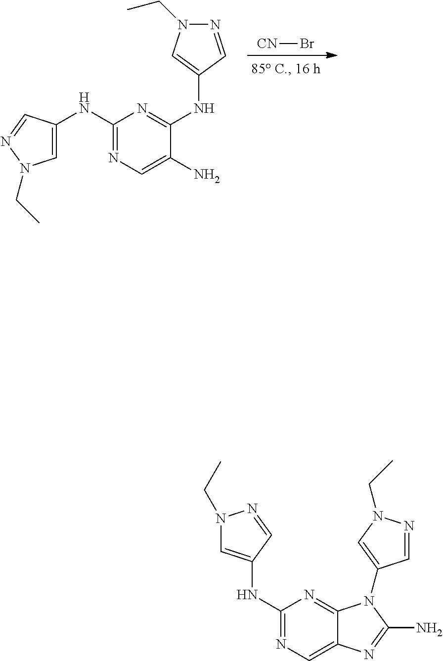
N1=CC(NC2=NC(NC3=CN(CC)N=C3)=NC=C2N)=CN1CC.[CN]Br.C1=NN(CC)C=C1N1C2=NC(NC3=CN(CC)N=C3)=NC=C2N=C1N
